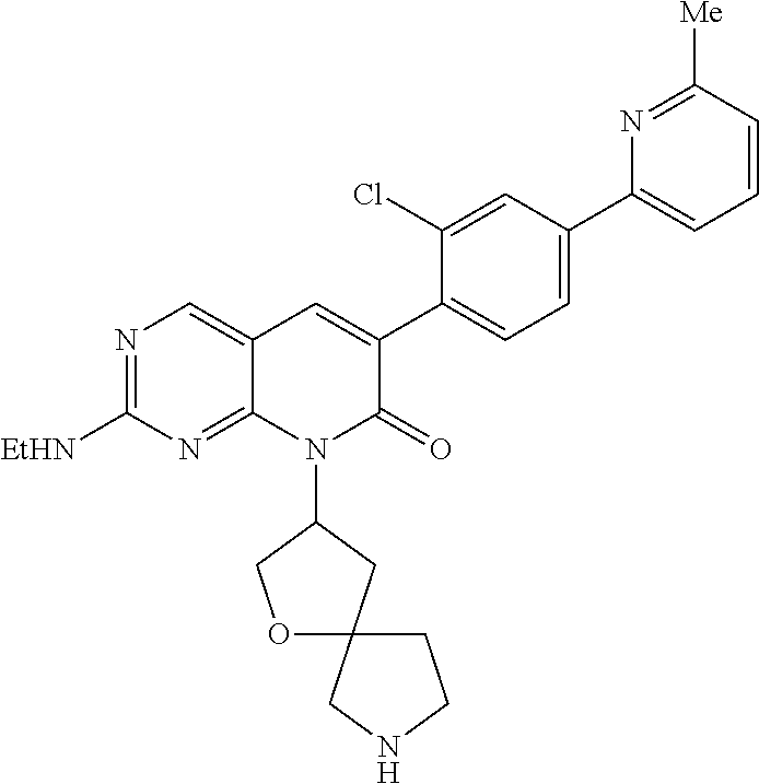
N1=C([EtHN])N=C2C(=C1)C=C(C1=CC=C(C3=CC=CC([Me])=N3)C=C1Cl)C(=O)N2C1CC2(OC1)CCNC2
